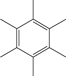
C1(C)=C(C)C(C)=C(C)C(C)=C1C
